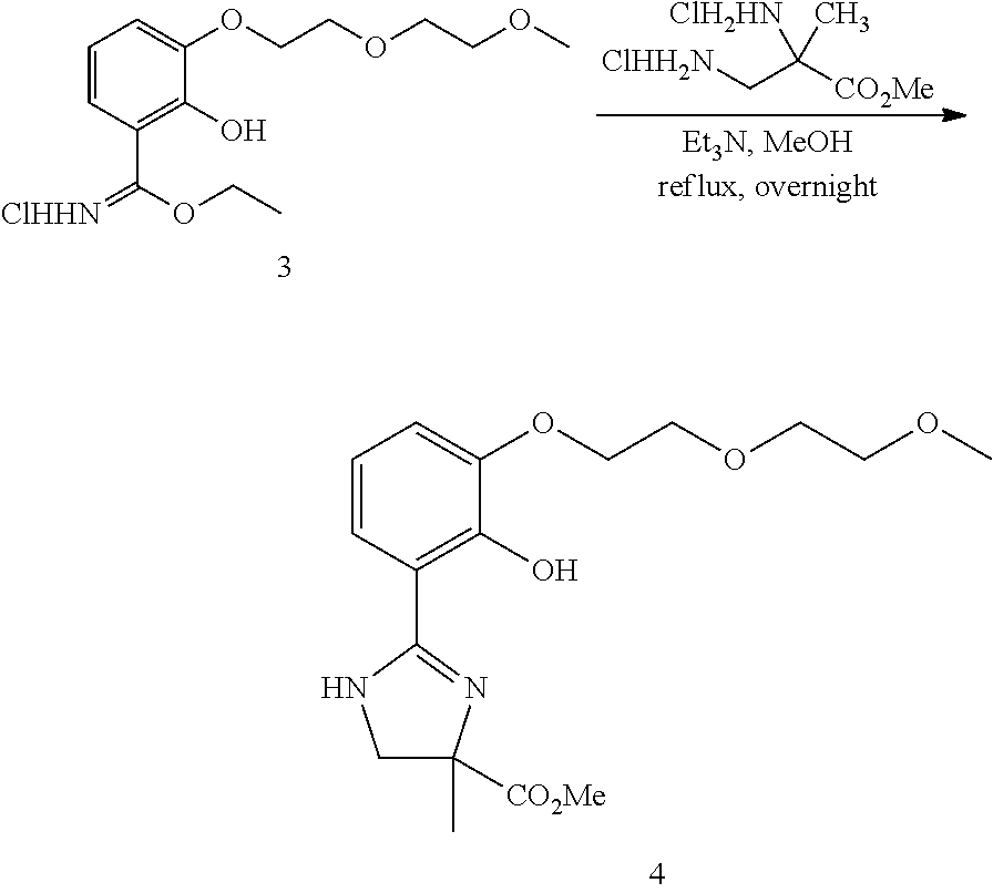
C1=CC(C(OCC)=[ClHHN])=C(O)C(OCCOCCOC)=C1.C(C([CO2Me])([ClH2HN])C)[ClHH2N].C1=CC(C2=NC(C)([CO2Me])CN2)=C(O)C(OCCOCCOC)=C1
